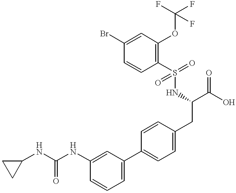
C(NC1=CC(C2=CC=C(CC(NS(C3=C(OC(F)(F)F)C=C(Br)C=C3)(=O)=O)C(O)=O)C=C2)=CC=C1)(NC1CC1)=O
